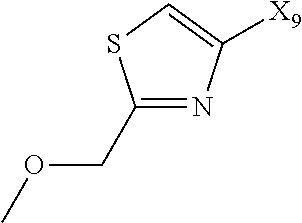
C1(COC)=NC([X9])=CS1
